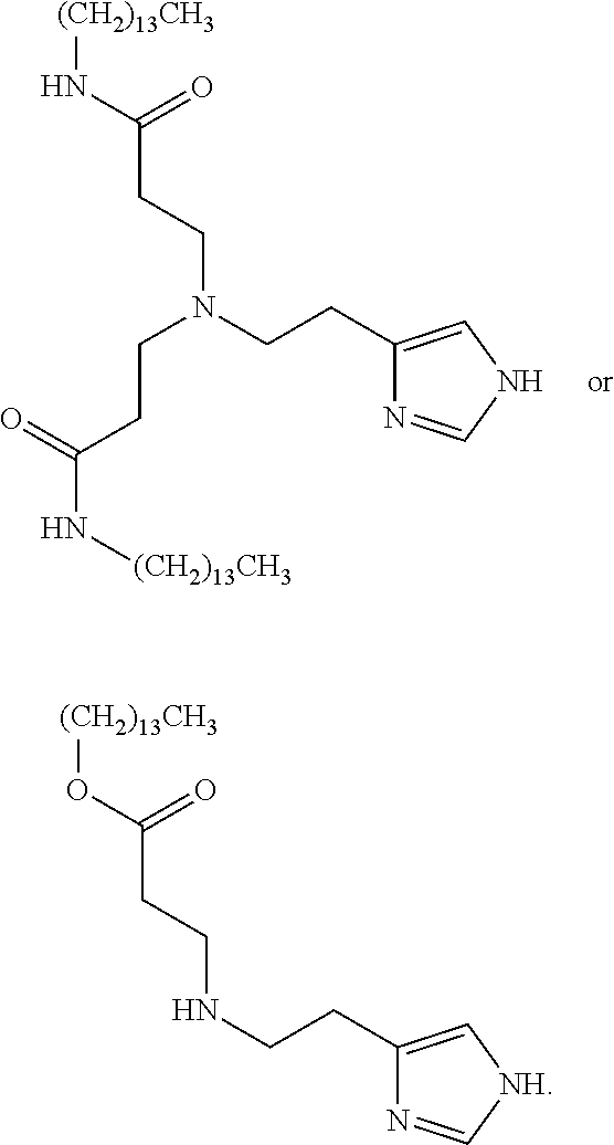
[(CH2)13CH3]NC(=O)CCN(CCC(=O)N[(CH2)13CH3])CCC1=CNC=N1.[(CH2)13CH3]OC(=O)CCNCCC1=C[NH]C=N1
